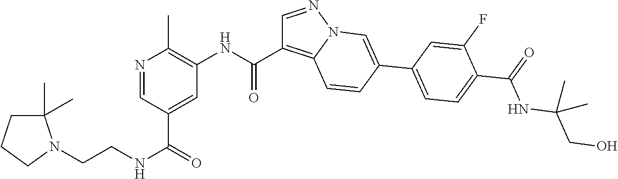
N1=CC(C(=O)NCCN2C(C)(C)CCC2)=CC(NC(=O)C2=C3N(N=C2)C=C(C2=CC=C(C(=O)NC(CO)(C)C)C(F)=C2)C=C3)=C1C
